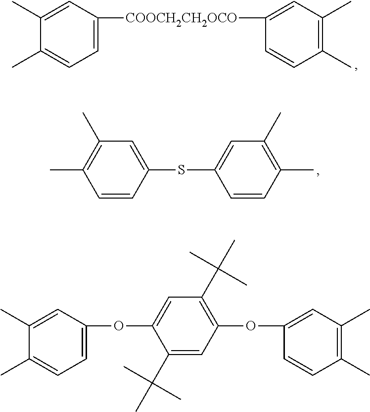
C1=C(SC2=CC(C)=C(C)C=C2)C=CC(C)=C1C.C1([COOCH2CH2OCO]C2=CC(C)=C(C)C=C2)=CC=C(C)C(C)=C1.C1(OC2=CC(C(C)(C)C)=C(OC3=CC(C)=C(C)C=C3)C=C2C(C)(C)C)=CC=C(C)C(C)=C1
